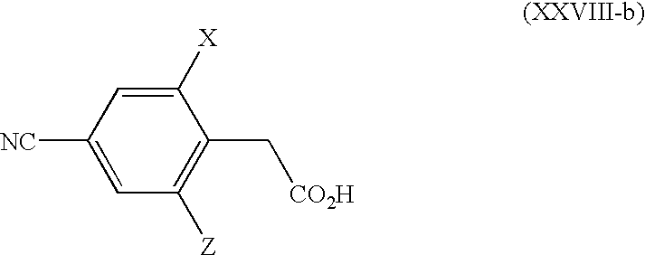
C1([NC])=CC([Z])=C(C[CO2H])C([X])=C1
